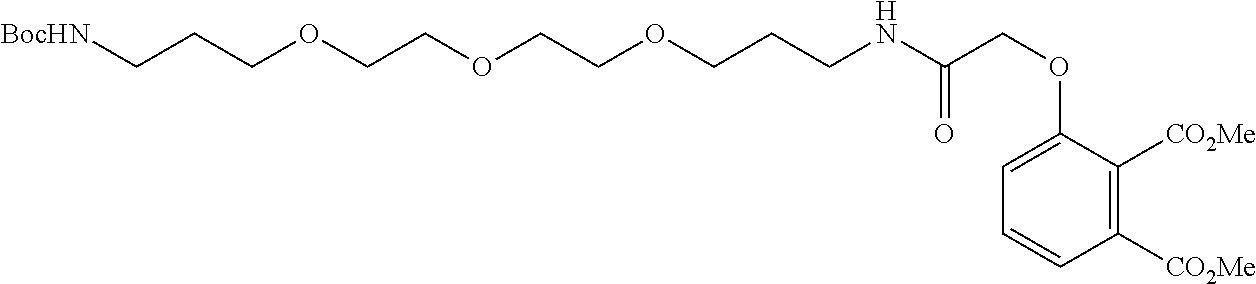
[BocHN]CCCOCCOCCOCCCNC(COC1=CC=CC([CO2Me])=C1[CO2Me])=O
